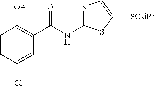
C1=CC(Cl)=CC(C(NC2=NC=C([SO2iPr])S2)=O)=C1[OAc]
